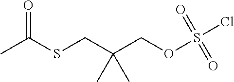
CC(SCC(COS(Cl)(=O)=O)(C)C)=O
